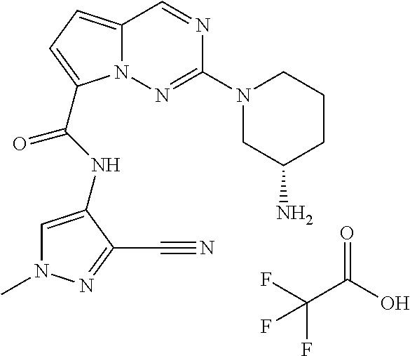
O=C(O)C(F)(F)F.N1=CC2=CC=C(C(NC3=CN(C)N=C3C#N)=O)N2N=C1N1CCCC(N)C1
